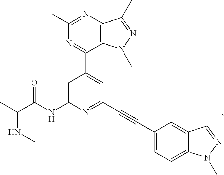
N(C(C)C(NC1=CC(C2=NC(C)=NC3=C2N(C)N=C3C)=CC(C#CC2=CC=C3C(=C2)C=NN3C)=N1)=O)C
